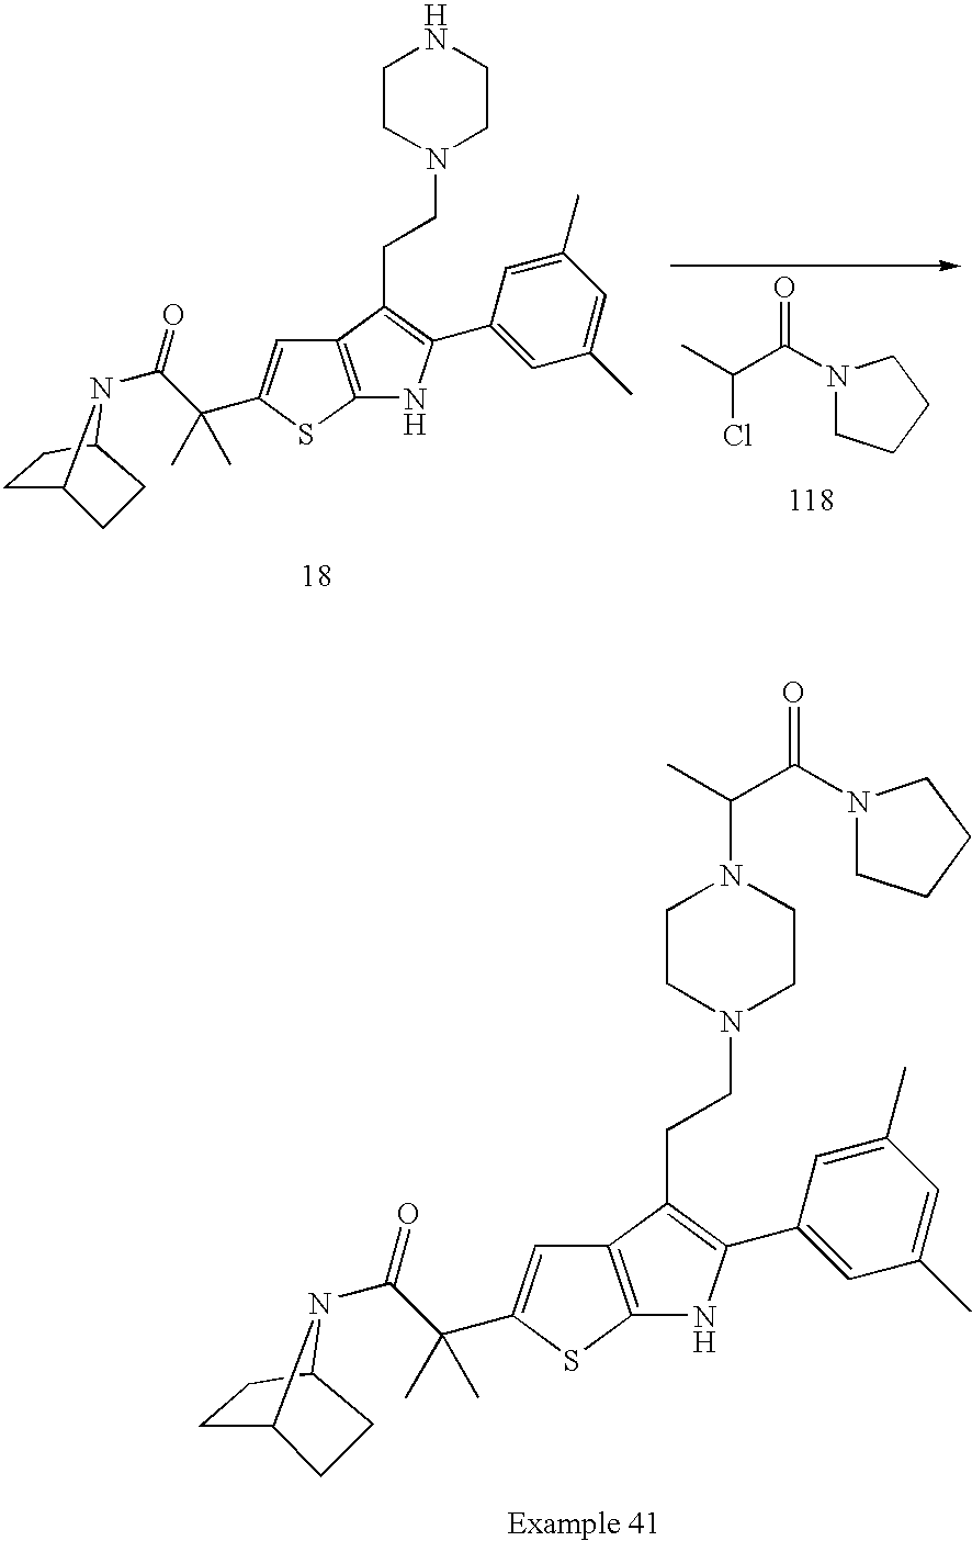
C12=C(SC(C(C(=O)N3C4CCC3CC4)(C)C)=C1)NC(C1=CC(C)=CC(C)=C1)=C2CCN1CCN(C(C(=O)N2CCCC2)C)CC1.C12=C(SC(C(C(=O)N3C4CCC3CC4)(C)C)=C1)NC(C1=CC(C)=CC(C)=C1)=C2CCN1CCNCC1.ClC(C(=O)N1CCCC1)C
